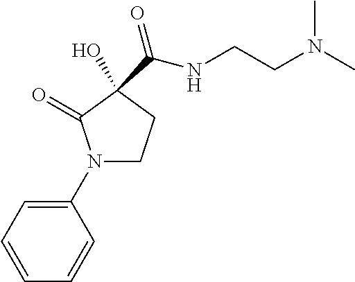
N1(C2=CC=CC=C2)CCC(C(=O)NCCN(C)C)(O)C1=O
